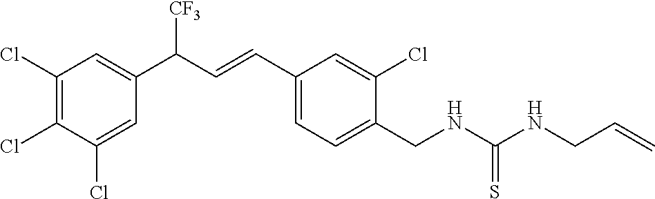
C1(Cl)=C(Cl)C(Cl)=CC(C(C=CC2=CC=C(CNC(NCC=C)=S)C(Cl)=C2)[CF3])=C1
